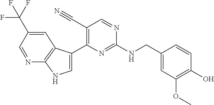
C(NC1=NC(C2=CNC3=C2C=C(C(F)(F)F)C=N3)=C(C#N)C=N1)C1=CC(OC)=C(O)C=C1
